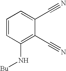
[Bu]NC1=C(C#N)C(C#N)=CC=C1
